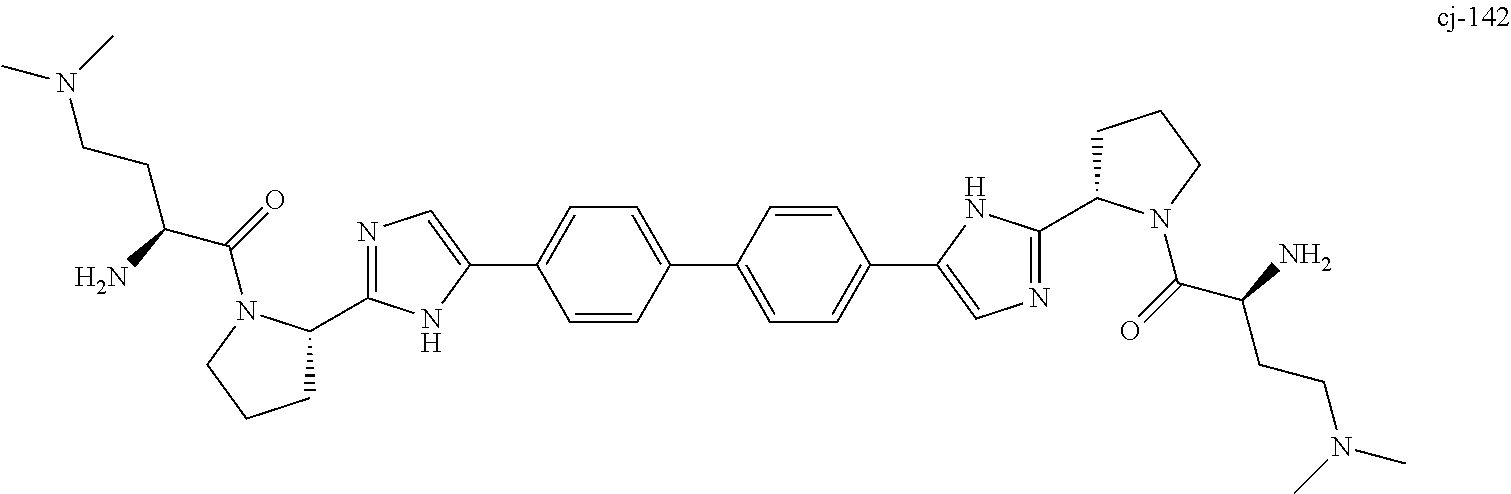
N1=C(C2CCCN2C(=O)C(N)CCN(C)C)NC(C2=CC=C(C3=CC=C(C4=CN=C(C5CCCN5C(=O)C(N)CCN(C)C)N4)C=C3)C=C2)=C1
